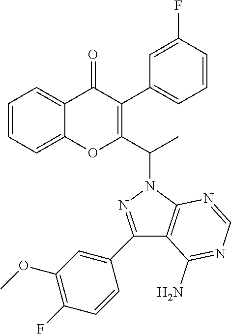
C1=CC=C2C(=C1)OC(C(N1N=C(C3=CC(OC)=C(F)C=C3)C3=C1N=CN=C3N)C)=C(C1=CC=CC(F)=C1)C2=O
